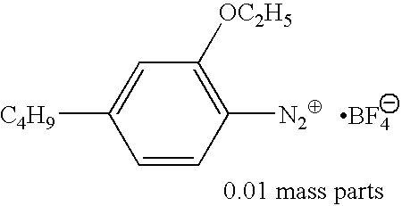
C1=CC([N2])=C([OC2H5])C=C1[C4H9].[BF4]
